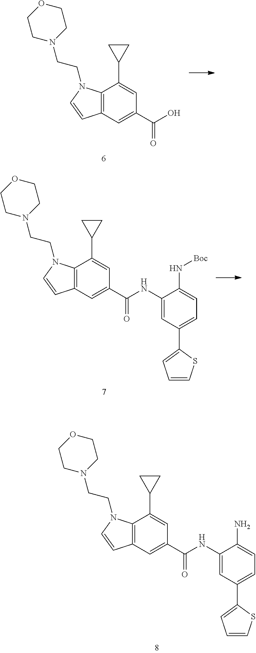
C12=C(C=C(C(O)=O)C=C1C1CC1)C=CN2CCN1CCOCC1.C12=C(C=C(C(NC3=CC(C4=CC=CS4)=CC=C3N[Boc])=O)C=C1C1CC1)C=CN2CCN1CCOCC1.C12=C(C=C(C(NC3=CC(C4=CC=CS4)=CC=C3N)=O)C=C1C1CC1)C=CN2CCN1CCOCC1
